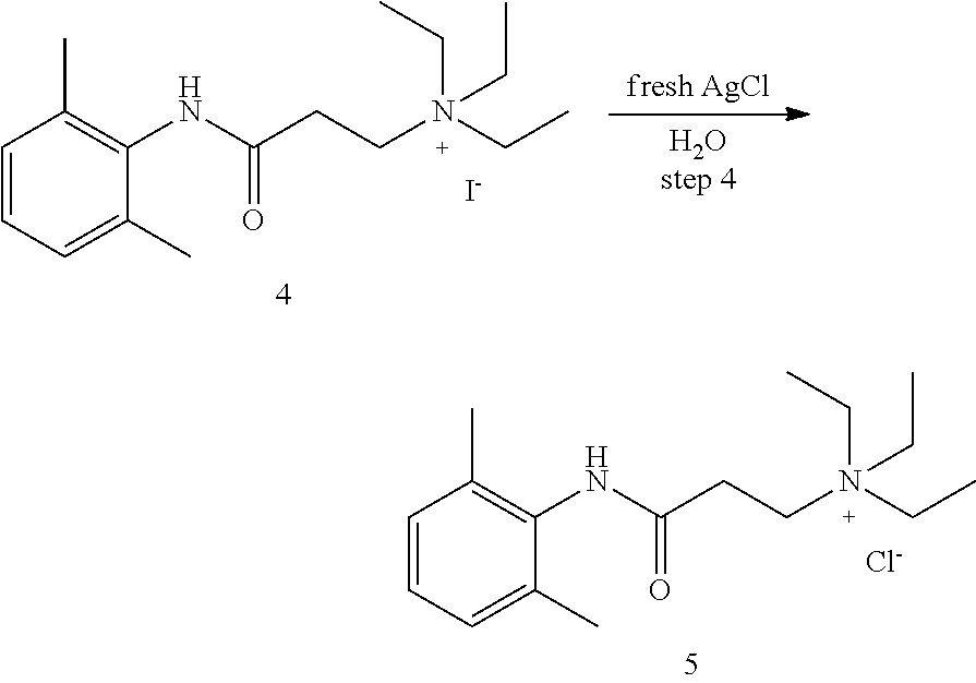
C1=CC=C(C)C(NC(=O)CCN(CC)(CC)CC)=C1C.[I-].C1=CC=C(C)C(NC(=O)CCN(CC)(CC)CC)=C1C.[Cl-]
